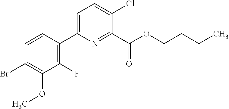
COC1=C(Br)C=CC(C2=CC=C(Cl)C(C(OCCCC)=O)=N2)=C1F
